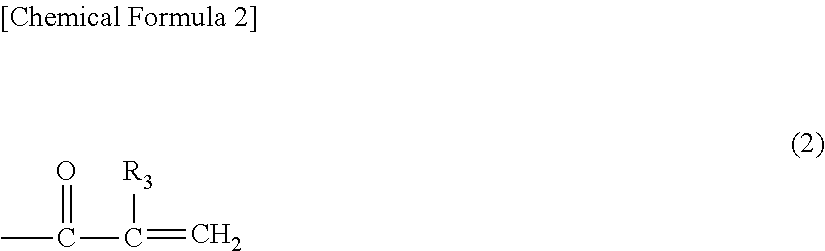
C(C([R3])=C)(C)=O
